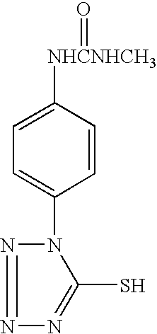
C1=C([NHCNHCH3]=O)C=CC(N2C(S)=NN=N2)=C1
